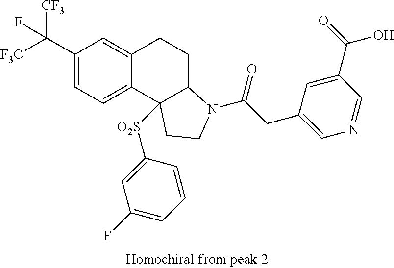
C(C1=CC=C2C(=C1)CCC1C2([O2S]C2=CC(F)=CC=C2)CCN1C(CC1=CN=CC(C(=O)O)=C1)=O)([F3C])([CF3])F
